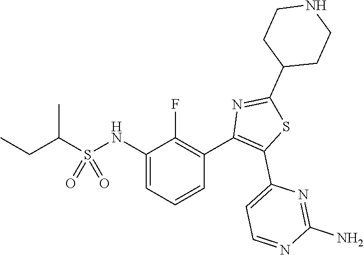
CCC(C)S(NC1=CC=CC(C2=C(C3=CC=NC(N)=N3)SC(C3CCNCC3)=N2)=C1F)(=O)=O
